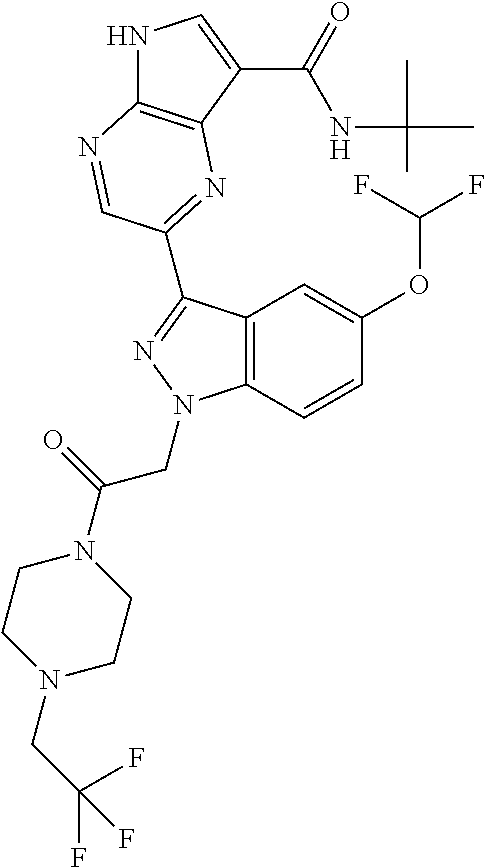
N1C2=C(C(C(=O)NC(C)(C)C)=C1)N=C(C1=NN(CC(N3CCN(CC(F)(F)F)CC3)=O)C3=C1C=C(OC(F)F)C=C3)C=N2
